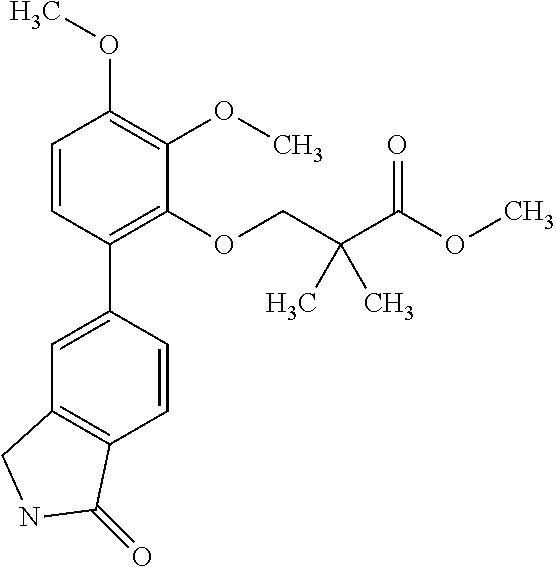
C1=CC(C2=CC3=C(C=C2)C(=O)NC3)=C(OCC(C(OC)=O)(C)C)C(OC)=C1OC
